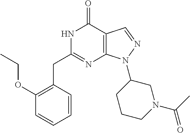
N1C(CC2=C(OCC)C=CC=C2)=NC2=C(C1=O)C=NN2C1CCCN(C(C)=O)C1
